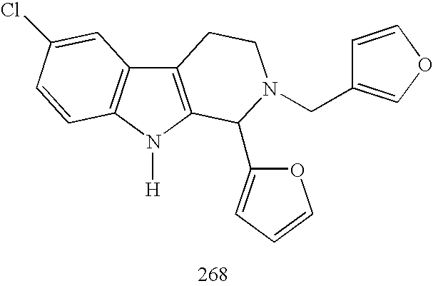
C12=C(N([H])C3=C1C=C(Cl)C=C3)C(C1=CC=CO1)N(CC1=COC=C1)CC2
